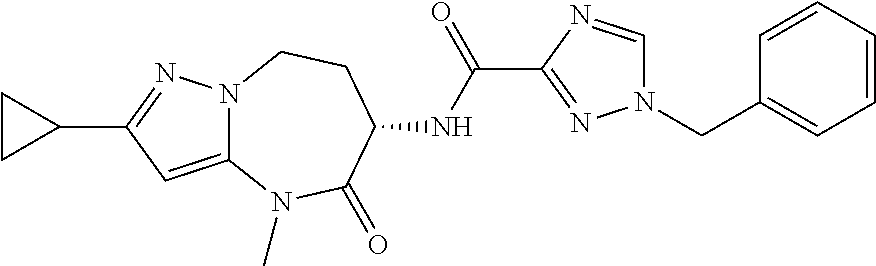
C1(C2=NN3C(=C2)N(C)C(=O)C(NC(C2=NN(CC4=CC=CC=C4)C=N2)=O)CC3)CC1
